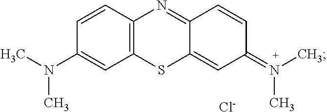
C12=C(C=CC(N(C)C)=C1)N=C1C(=CC(=N(C)C)C=C1)S2.[Cl-]
